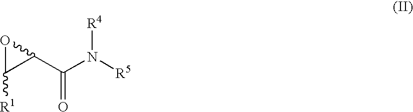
C1(C(N([R5])[R4])=O)OC1[R1]
